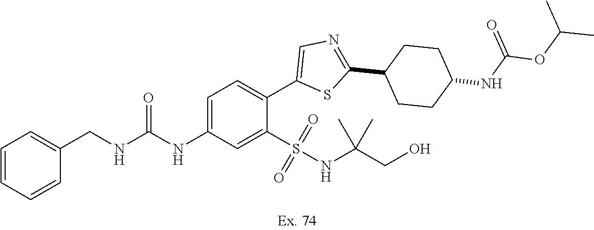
C1=C(NC(NCC2=CC=CC=C2)=O)C=C(S(NC(CO)(C)C)(=O)=O)C(C2=CN=C(C3CCC(NC(OC(C)C)=O)CC3)S2)=C1
